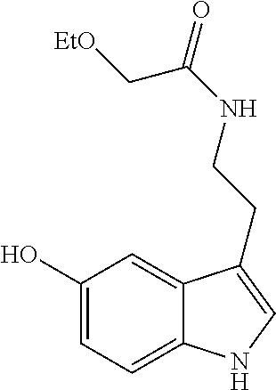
C1(O)=CC=C2C(=C1)C(CCNC(=O)C[EtO])=CN2
